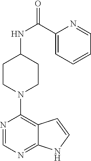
C1(C(NC2CCN(C3=C4C(=NC=N3)NC=C4)CC2)=O)=CC=CC=N1
